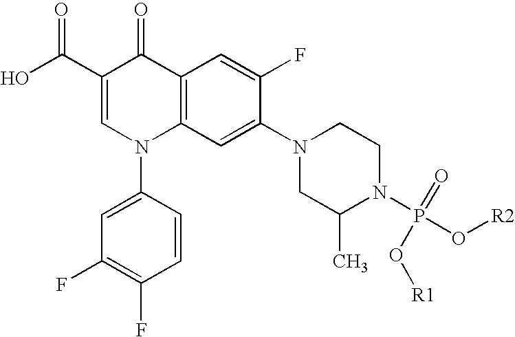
OC(C1=CN(C2=CC(F)=C(F)C=C2)C2=C(C1=O)C=C(F)C(N1CC(C)N(P(O[R2])(=O)O[R1])CC1)=C2)=O
